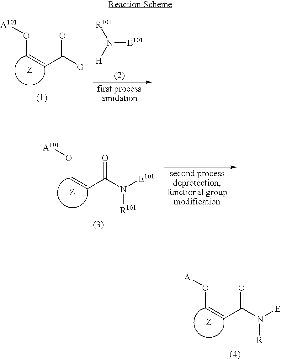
C(=CC([G])=O)O[A101].N([E101])([H])[R101].C(=CC(N([E101])[R101])=O)O[A101].C(=CC(N([E])[R])=O)O[A]
